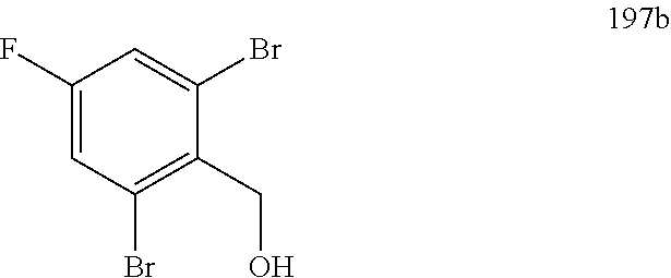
C1(F)=CC(Br)=C(CO)C(Br)=C1
